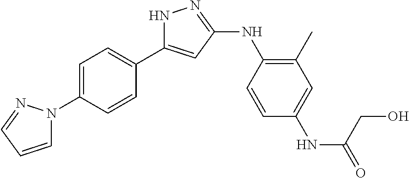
N1C(C2=CC=C(N3C=CC=N3)C=C2)=CC(NC2=C(C)C=C(NC(=O)CO)C=C2)=N1
